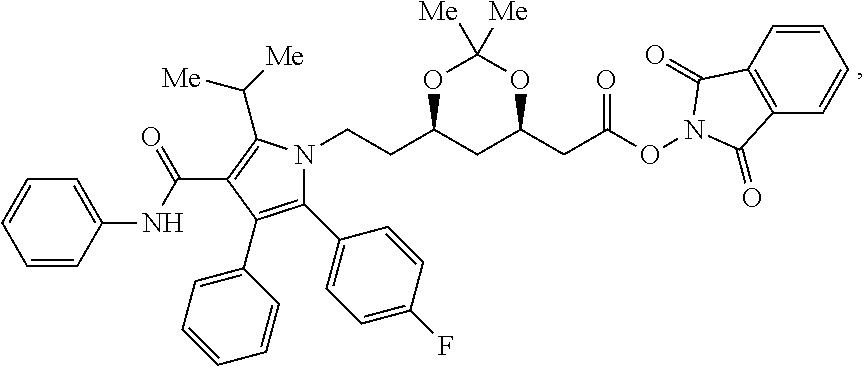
C1(C2=CC=C(F)C=C2)=C(C2=CC=CC=C2)C(C(NC2=CC=CC=C2)=O)=C(C([Me])[Me])N1CCC1CC(CC(ON2C(=O)C3=C(C=CC=C3)C2=O)=O)OC([Me])([Me])O1
